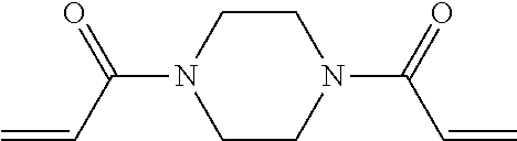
C1CN(C(=O)C=C)CCN1C(C=C)=O
